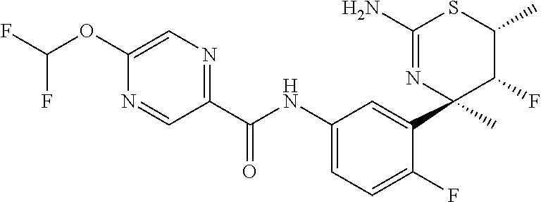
C1(C(NC2=CC=C(F)C(C3(C)C(F)C(C)SC(N)=N3)=C2)=O)=NC=C(OC(F)F)N=C1
